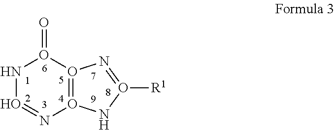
N1O=NO2=O(O1=O)N=O([R1])N2
